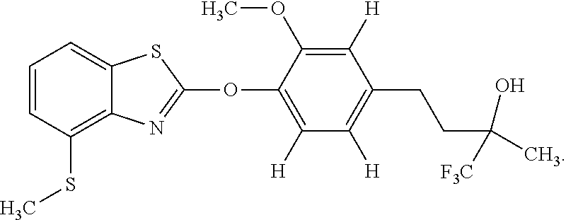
C1([H])=C(OC)C(OC2=NC3=C(SC)C=CC=C3S2)=C([H])C([H])=C1CCC(C)([F3C])O
